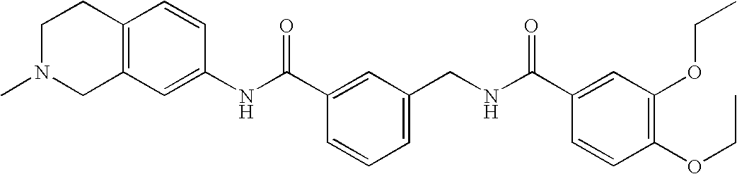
C1(NC(C2=CC(CNC(C3=CC(OCC)=C(OCC)C=C3)=O)=CC=C2)=O)=CC2=C(C=C1)CCN(C)C2
